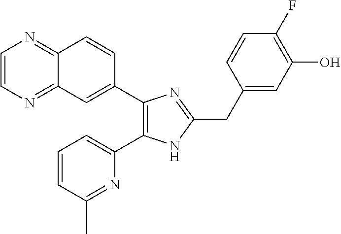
C1=CN=C2C(=N1)C=CC(C1=C(C3=CC=CC(C)=N3)NC(CC3=CC(O)=C(F)C=C3)=N1)=C2
